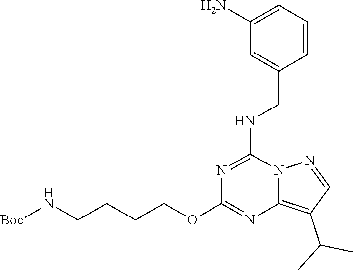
C1(N)=CC=CC(CNC2=NC(OCCCCN[Boc])=NC3=C(C(C)C)C=NN23)=C1
